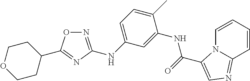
N1=C(NC2=CC=C(C)C(NC(=O)C3=CN=C4N3C=CC=C4)=C2)N=C(C2CCOCC2)O1
